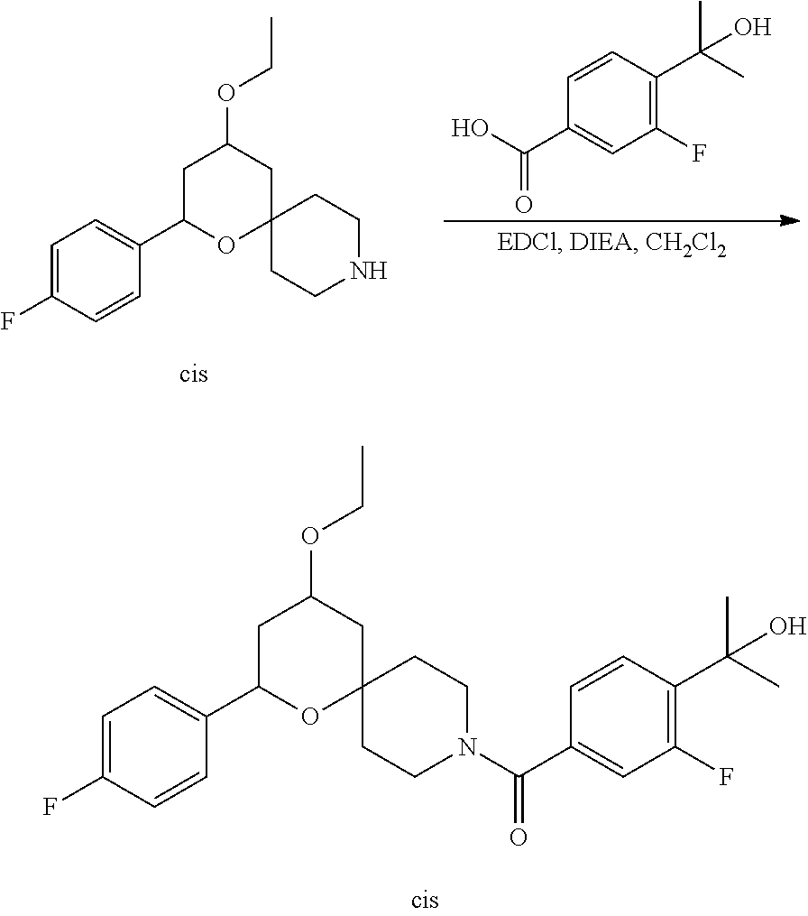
C1(C(O)=O)=CC(F)=C(C(C)(C)O)C=C1.C1=C(F)C=CC(C2OC3(CC(OCC)C2)CCNCC3)=C1.C1=C(F)C=CC(C2OC3(CC(OCC)C2)CCN(C(C2=CC(F)=C(C(C)(C)O)C=C2)=O)CC3)=C1
